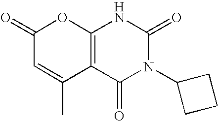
C1(=O)C=C(C)C2=C(O1)NC(=O)N(C1CCC1)C2=O
